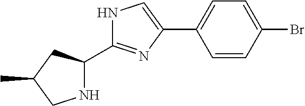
C1(C2=CC=C(Br)C=C2)=CNC(C2NCC(C)C2)=N1
